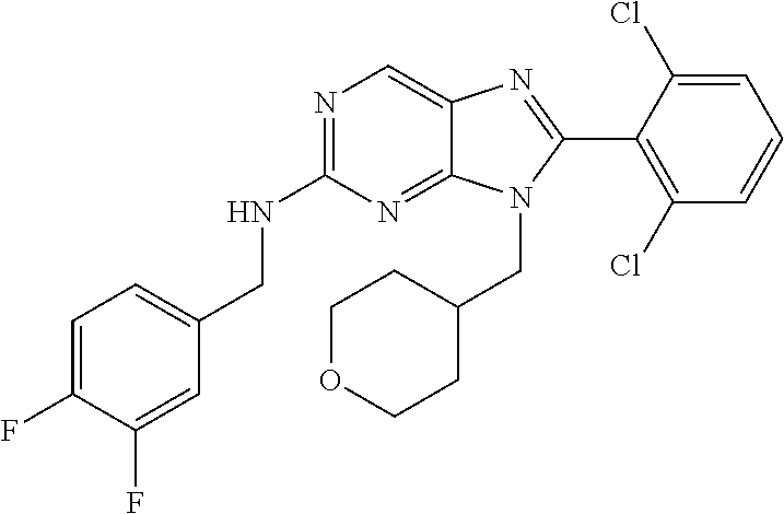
C1=C(F)C(F)=CC(CNC2=NC=C3C(=N2)N(CC2CCOCC2)C(C2=C(Cl)C=CC=C2Cl)=N3)=C1
